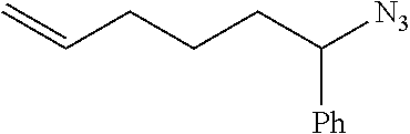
C(CCCC([N3])[Ph])=C
